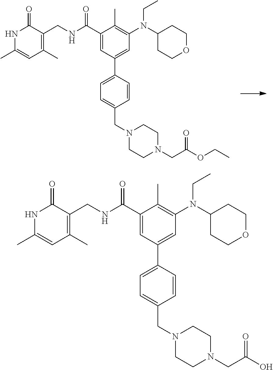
N1C(C)=CC(C)=C(CNC(C2=CC(C3=CC=C(CN4CCN(CC(OCC)=O)CC4)C=C3)=CC(N(C3CCOCC3)CC)=C2C)=O)C1=O.N1C(C)=CC(C)=C(CNC(C2=CC(C3=CC=C(CN4CCN(CC(O)=O)CC4)C=C3)=CC(N(C3CCOCC3)CC)=C2C)=O)C1=O
